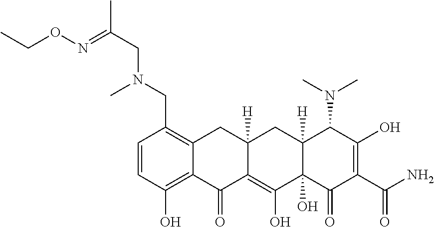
C1=CC(O)=C2C(=C1CN(C)CC(=NOCC)C)CC1([H])C(=C(O)C3(O)C([H])(C1)C(N(C)C)C(O)=C(C(N)=O)C3=O)C2=O
